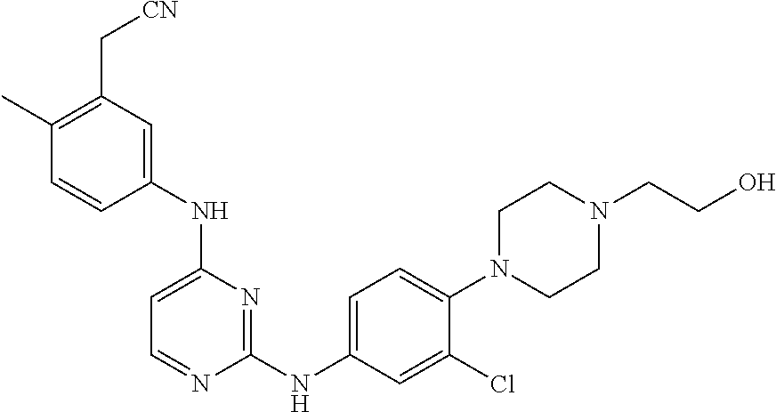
N(C1=CC=NC(NC2=CC=C(N3CCN(CCO)CC3)C(Cl)=C2)=N1)C1=CC(C[CN])=C(C)C=C1
